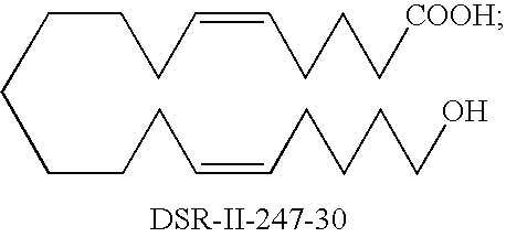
C(CCCCC=CCCCCO)CCC=CCCC[COOH]
